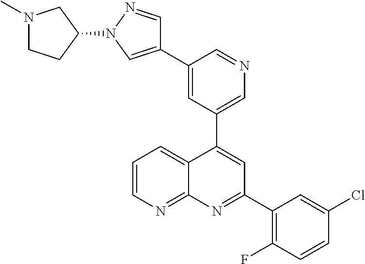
C1=C(C2=CN(C3CCN(C)C3)N=C2)C=NC=C1C1=CC(C2=C(F)C=CC(Cl)=C2)=NC2=NC=CC=C12
